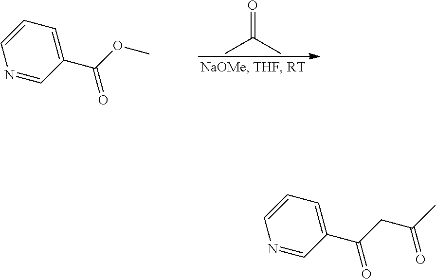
CC(C)=O.C1=CC=C(C(=O)OC)C=N1.C1=CC=C(C(=O)CC(=O)C)C=N1
